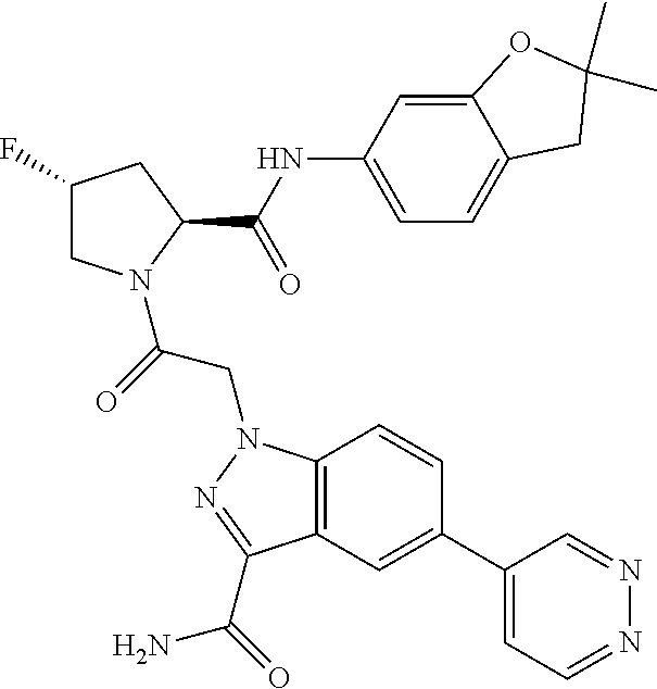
C1(F)CN(C(=O)CN2C3=C(C=C(C4=CC=NN=C4)C=C3)C(C(N)=O)=N2)C(C(NC2=CC=C3C(=C2)OC(C)(C)C3)=O)C1
